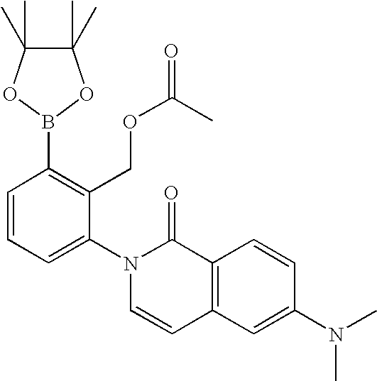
C1=CC=C(N2C=CC3=C(C2=O)C=CC(N(C)C)=C3)C(COC(=O)C)=C1B1OC(C)(C)C(C)(C)O1
